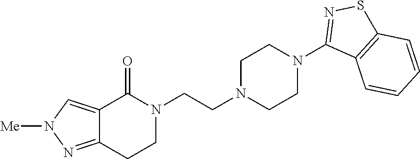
C12=CN([Me])N=C1CCN(CCN1CCN(C3=NSC4=C3C=CC=C4)CC1)C2=O
